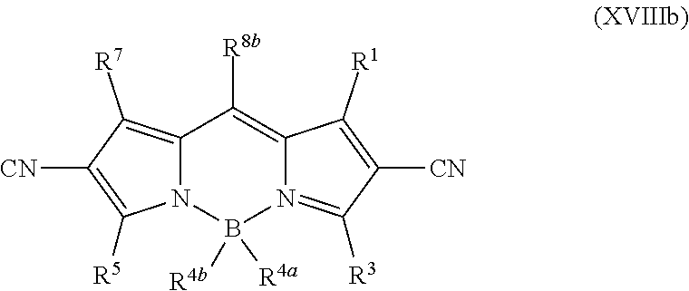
B1([R4a])([R4b])N2C(=C([R7])C([CN])=C2[R5])C([R8b])=C2C([R1])=C([CN])C([R3])=N12
